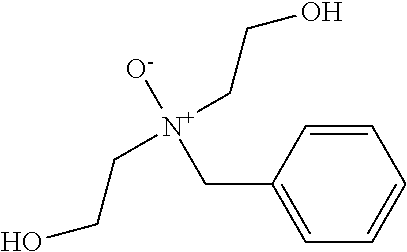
C1(C[N+]([O-])(CCO)CCO)=CC=CC=C1
